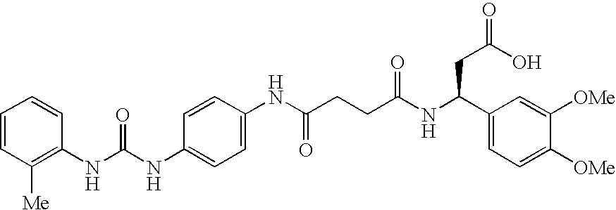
C1=CC(NC(CCC(NC(C2=CC=C([OMe])C([OMe])=C2)CC(=O)O)=O)=O)=CC=C1NC(NC1=C([Me])C=CC=C1)=O
